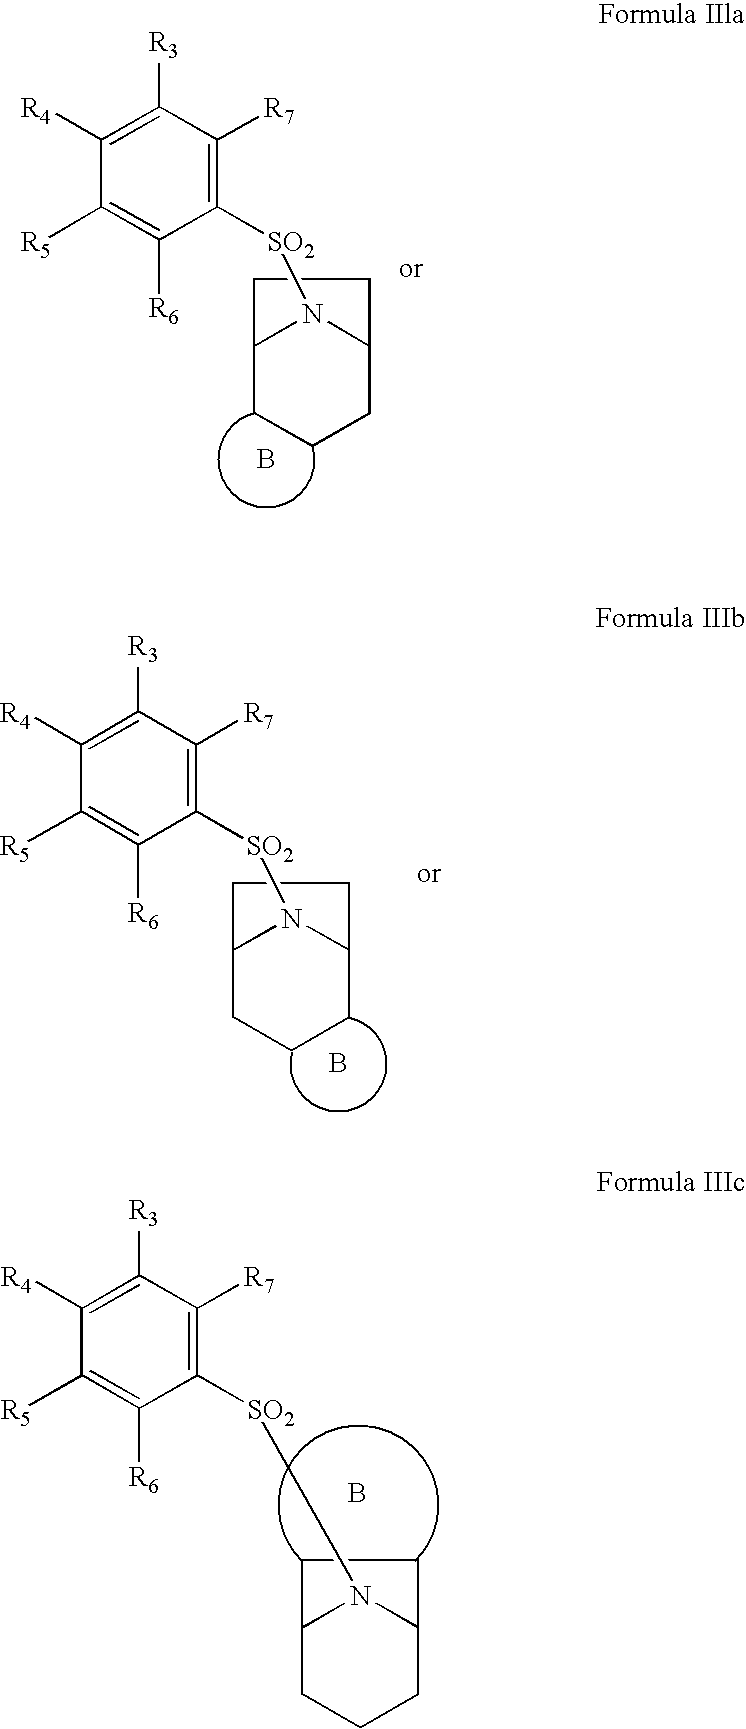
B.C12CCCC(N1[SO2]C1=C([R7])C([R3])=C([R4])C([R5])=C1[R6])CC2.B.C12CCCC(N1[SO2]C1=C([R7])C([R3])=C([R4])C([R5])=C1[R6])CC2.B.C12CCCC(N1[SO2]C1=C([R7])C([R3])=C([R4])C([R5])=C1[R6])CC2
